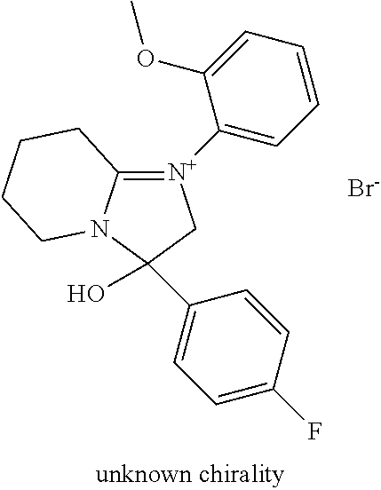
C12=[N+](C3=CC=CC=C3OC)CC(O)(C3=CC=C(F)C=C3)N1CCCC2.[Br-]
